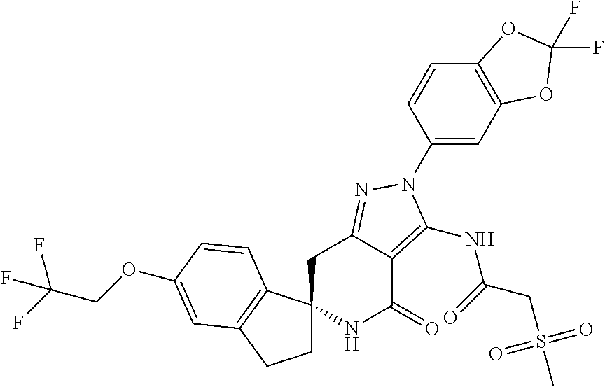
C1C2(C3=C(C1)C=C(OCC(F)(F)F)C=C3)NC(=O)C1=C(NC(=O)CS(C)(=O)=O)N(C3=CC4=C(C=C3)OC(F)(F)O4)N=C1C2
